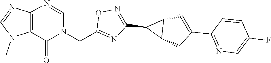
C12=C(C(=O)N(CC3=NC(C4C5C4C=C(C4=NC=C(F)C=C4)C5)=NO3)C=N1)N(C)C=N2
